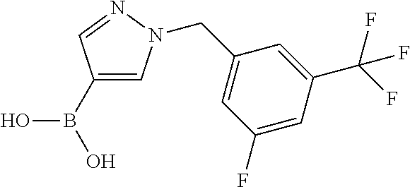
OB(C1=CN(CC2=CC(F)=CC(C(F)(F)F)=C2)N=C1)O
